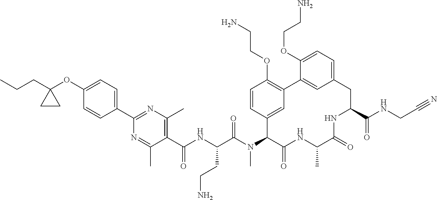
C1(OC2=CC=C(C3=NC(C)=C(C(NC(C(N(C4C5=CC(=C(OCCN)C=C5)C5=CC(=CC=C5OCCN)CC(C(NCC#N)=O)NC(=O)C(C)NC4=O)C)=O)CCN)=O)C(C)=N3)C=C2)(CCC)CC1
